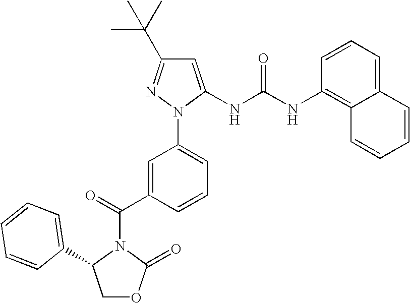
C1(C(C)(C)C)=NN(C2=CC=CC(C(N3C(C4=CC=CC=C4)COC3=O)=O)=C2)C(NC(NC2=C3C(=CC=C2)C=CC=C3)=O)=C1
